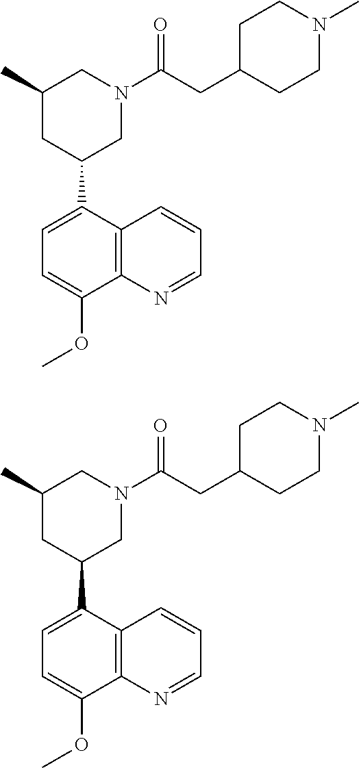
C12=C(C=CC=N1)C(C1CC(C)CN(C(CC3CCN(C)CC3)=O)C1)=CC=C2OC.C12=C(C=CC=N1)C(C1CC(C)CN(C(CC3CCN(C)CC3)=O)C1)=CC=C2OC
